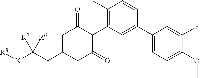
C1C(CC([X][R8])([R7])[R6])CC(=O)C(C2=C(C)C=CC(C3=CC=C(OC)C(F)=C3)=C2)C1=O
